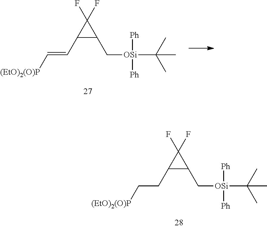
C1(F)(F)C(CC[(EtO)2(O)P])C1C[OSi](C(C)(C)C)([Ph])[Ph].C1(F)(F)C(C=C[(EtO)2(O)P])C1C[OSi](C(C)(C)C)([Ph])[Ph]
